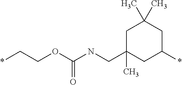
C1C(CNC(OCC*)=O)(C)CC(*)CC1(C)C
